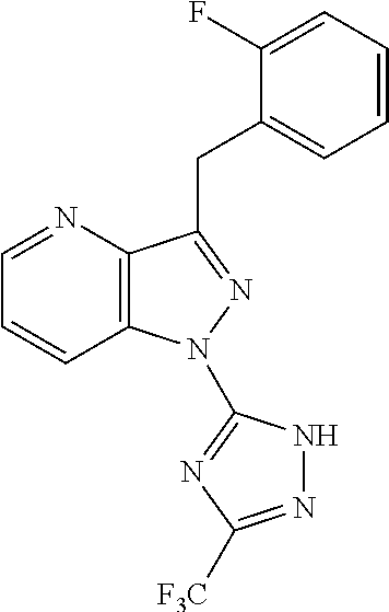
C1=NC2=C(C=C1)N(C1=NC([F3C])=NN1)N=C2CC1=CC=CC=C1F
